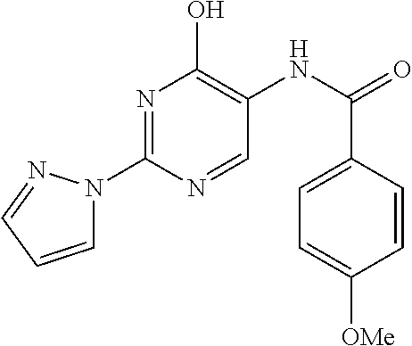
N1=C(N2C=CC=N2)N=CC(NC(=O)C2=CC=C([OMe])C=C2)=C1O
